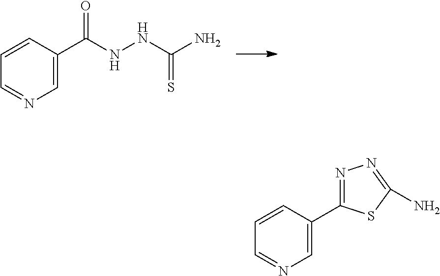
C1=NC=C(C(NNC(N)=S)=O)C=C1.C1=NC=C(C2=NN=C(N)S2)C=C1
